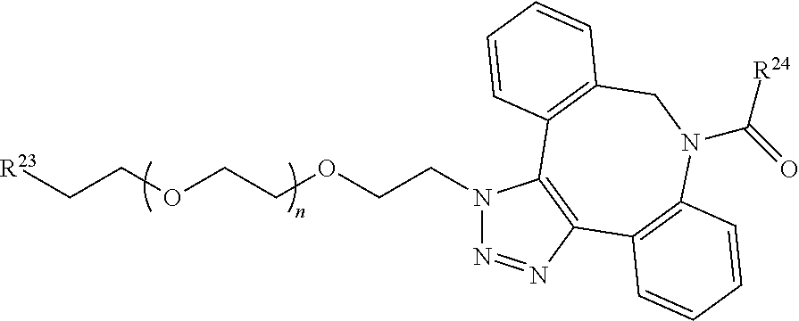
[R23]CCOCCOCCN1N=NC2=C1C1=C(CN(C(=O)[R24])C3=C2C=CC=C3)C=CC=C1
